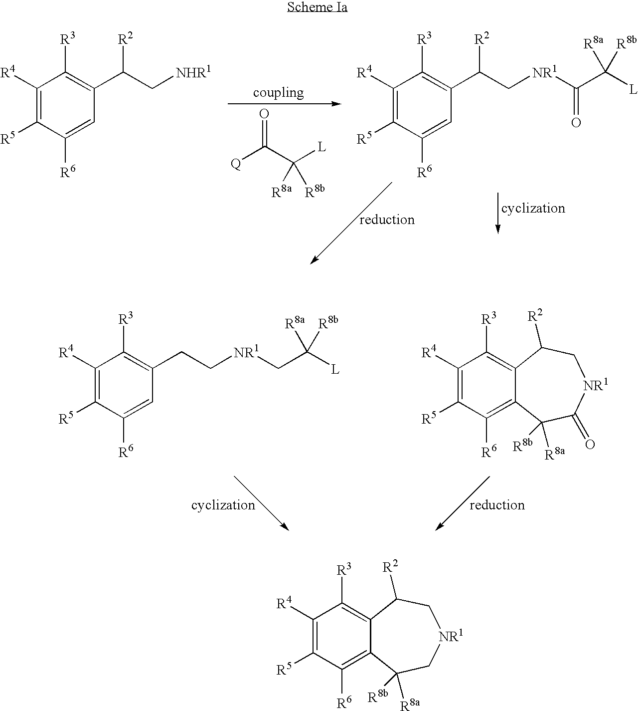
C1([R4])=C([R5])C([R6])=C2C(=C1[R3])C([R2])C[NR1]CC2([R8b])[R8a].C1([R4])=C([R5])C([R6])=CC(CC[NR1]CC([L])([R8b])[R8a])=C1[R3].C1([R4])=C([R5])C([R6])=C2C(=C1[R3])C([R2])C[NR1]C(=O)C2([R8b])[R8a].[Q]C(C([L])([R8a])[R8b])=O.C1([R4])=C([R5])C([R6])=CC(C(C[NHR1])[R2])=C1[R3].C1([R4])=C([R5])C([R6])=CC(C(C[NR1]C(C([L])([R8b])[R8a])=O)[R2])=C1[R3]
